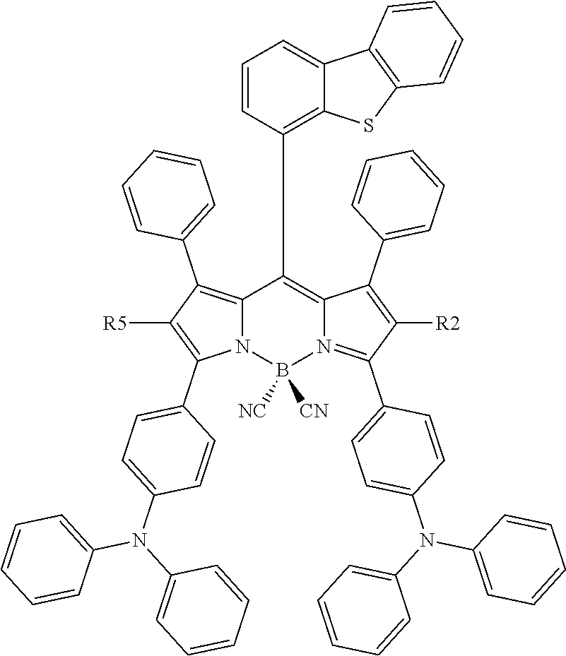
C12=C(C3=CC=CC=C3)C([R5])=C(C3=CC=C(N(C4=CC=CC=C4)C4=CC=CC=C4)C=C3)N1B([NC])([CN])N1=C(C3=CC=C(N(C4=CC=CC=C4)C4=CC=CC=C4)C=C3)C([R2])=C(C3=CC=CC=C3)C1=C2C1=C2C(=CC=C1)C1=C(S2)C=CC=C1
